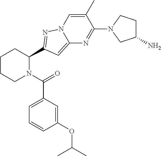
C1CCN(C(=O)C2=CC=CC(OC(C)C)=C2)C(C2=NN3C=C(C)C(N4CC(N)CC4)=NC3=C2)C1
